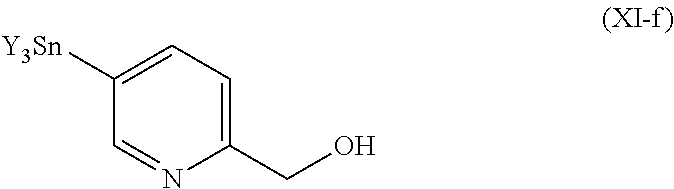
C1(CO)=CC=C([Y3Sn])C=N1
